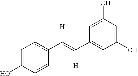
C1=C(O)C=CC(C(=C([H])C2=CC(O)=CC(O)=C2)[H])=C1
